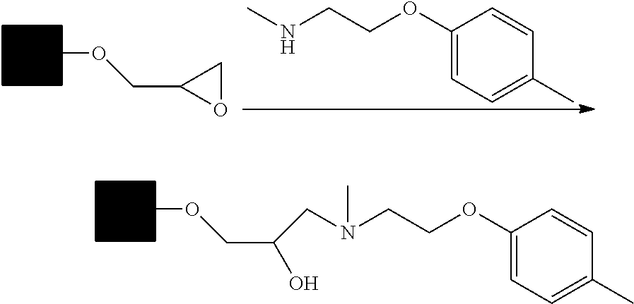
COCC(CN(CCOC1=CC=C(C)C=C1)C)O.COCC1OC1.CNCCOC1=CC=C(C)C=C1
